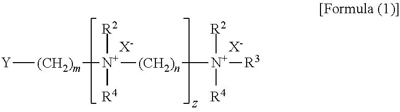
[Y][(CH2)m][N+]([R2])([R4])[(CH2)n][N+]([R2])([R4])[R3].[X-].[X-]
